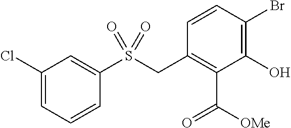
C1=CC(Br)=C(O)C(C([OMe])=O)=C1CS(C1=CC(Cl)=CC=C1)(=O)=O
